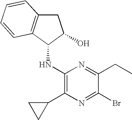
C1(NC2C(O)CC3=C2C=CC=C3)=C(C2CC2)N=C(Br)C(CC)=N1
